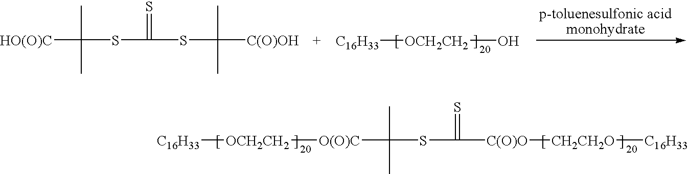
[C16H33][OCH2CH2][O(O)C]C(C)(C)SC(=S)[C(O)O][CH2CH2O][C16H33].C(C)(C)(SC(=S)SC(C)(C)[C(O)OH])[HO(O)C].[C16H33][OCH2CH2]O
